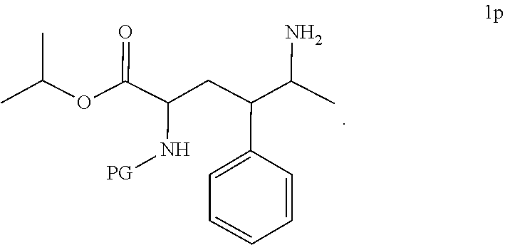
CC(C)OC(C(CC(C1=CC=CC=C1)C(N)C)N[PG])=O
